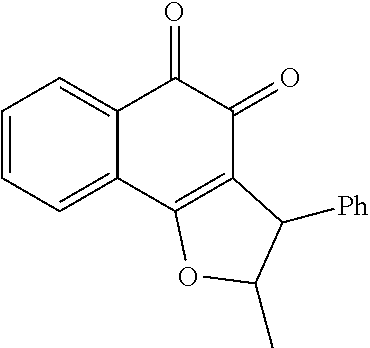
C1=CC=C2C(=C1)C(=O)C(=O)C1=C2OC(C)C1[Ph]
